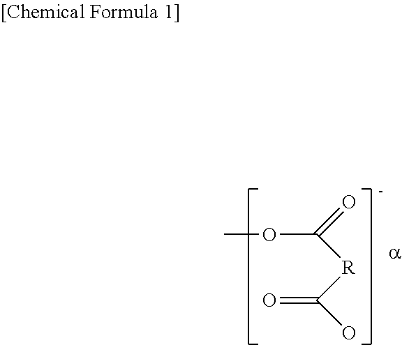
COC([R]C(O)=O)=O
